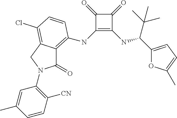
C1(NC2=C3C(=O)N(C4=C([CN])C=CC(C)=C4)CC3=C(Cl)C=C2)=C(NC(C(C)(C)C)C2=CC=C(C)O2)C(=O)C1=O
